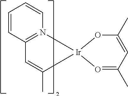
C12=N(C=CC=C1)[Ir]1(O=C(C)C=C(C)O1)C(C)=C2
